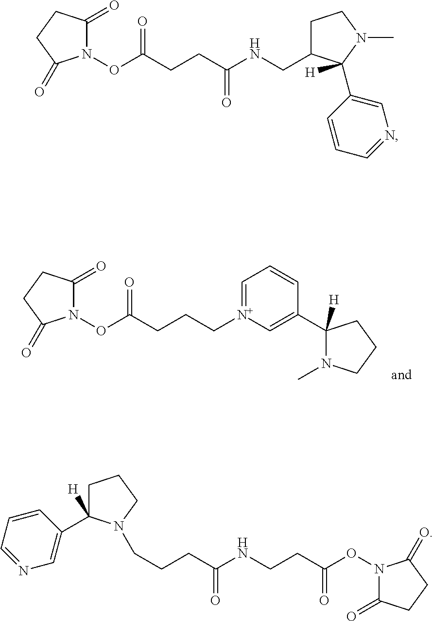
N1(OC(CCC[N+]2=CC=CC(C3([H])N(C)CCC3)=C2)=O)C(=O)CCC1=O.N1(OC(CCC(NCC2CCN(C)C2(C2=CN=CC=C2)[H])=O)=O)C(=O)CCC1=O.C1=CC(C2([H])CCCN2CCCC(NCCC(ON2C(=O)CCC2=O)=O)=O)=CN=C1
